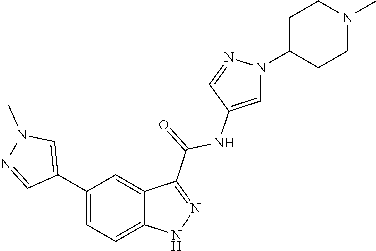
C1(C2=CN(C)N=C2)=CC=C2C(=C1)C(C(=O)NC1=CN(C3CCN(C)CC3)N=C1)=NN2
